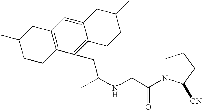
C(NCC(=O)N1CCCC1[CN])(CC1=C2C(=CC3=C1CCC(C)C3)CC(C)CC2)C
